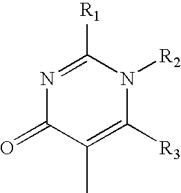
N1=C([R1])N([R2])C([R3])=C(C)C1=O
